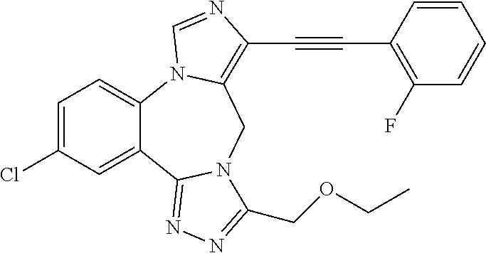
C1=C(Cl)C=C2C(=C1)N1C(=C(C#CC3=C(F)C=CC=C3)N=C1)CN1C2=NN=C1COCC
